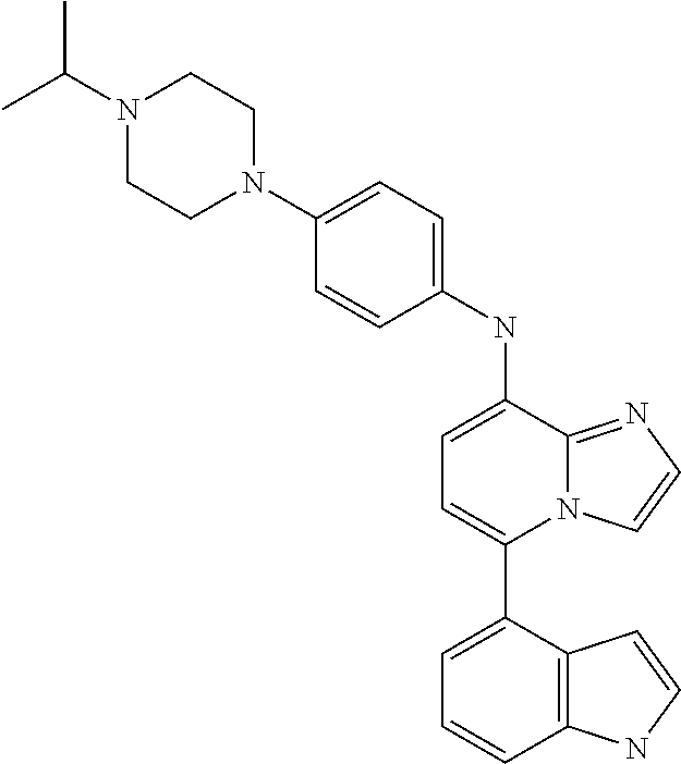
C1(C2=CC=C(NC3=CC=C(N4CCN(C(C)C)CC4)C=C3)C3=NC=CN23)=CC=CC2=C1C=CN2
